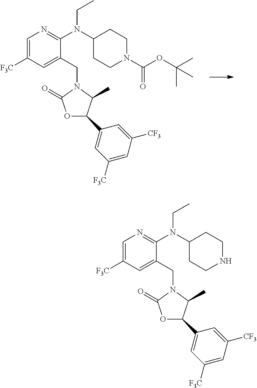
C1=C([F3C])C=C(CN2C(=O)OC(C3=CC([F3C])=CC([CF3])=C3)C2C)C(N(C2CCN(C(OC(C)(C)C)=O)CC2)CC)=N1.C1=C([F3C])C=C(CN2C(=O)OC(C3=CC([F3C])=CC([CF3])=C3)C2C)C(N(C2CCNCC2)CC)=N1
